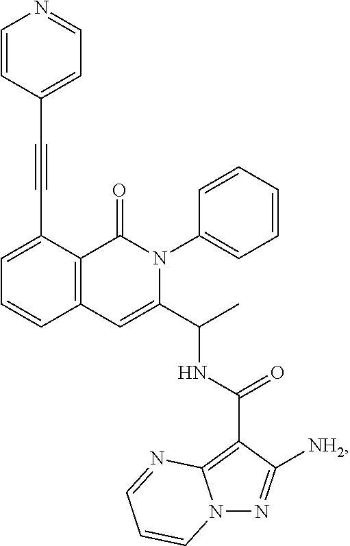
C1=C(C#CC2=CC=NC=C2)C2=C(C=C1)C=C(C(C)NC(C1=C3N(N=C1[NH2])C=CC=N3)=O)N(C1=CC=CC=C1)C2=O
